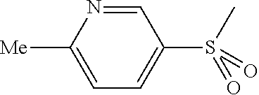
C1=NC([Me])=CC=C1S(C)(=O)=O
